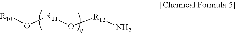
[R10]O[R11]O[R12]N
